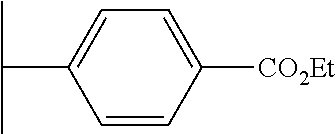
C1=C(C(C)C)C=CC([CO2Et])=C1
